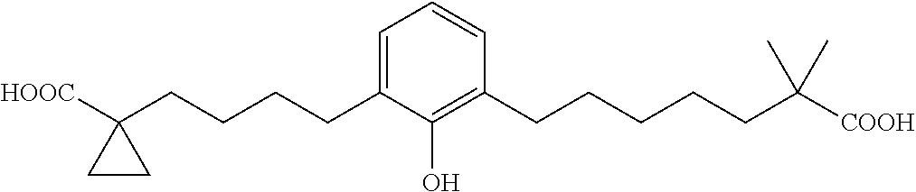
C1=C(CCCCC2([HOOC])CC2)C(O)=C(CCCCCC([COOH])(C)C)C=C1
